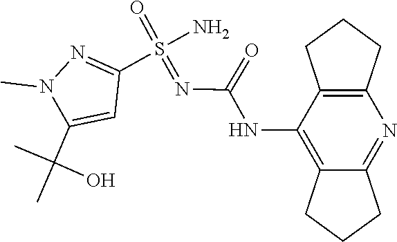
C12=C(NC(=O)N=S(=O)(N)C3=NN(C)C(C(C)(O)C)=C3)C3=C(N=C1CCC2)CCC3
